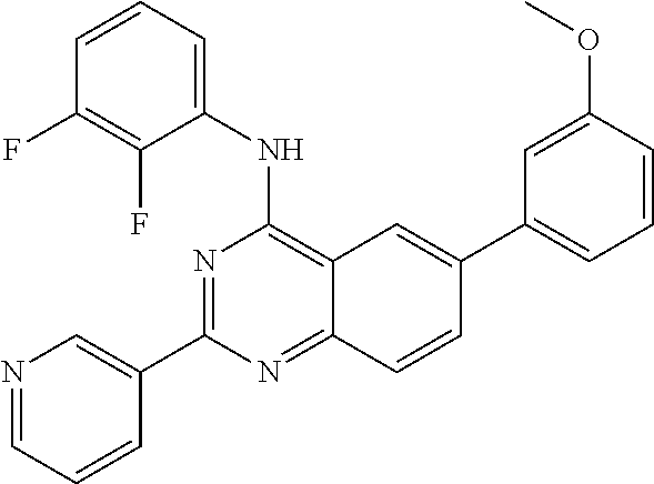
C12=C(NC3=CC=CC(F)=C3F)N=C(C3=CN=CC=C3)N=C1C=CC(C1=CC=CC(OC)=C1)=C2
